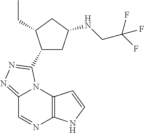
C12=NN=C(C3CC(NCC(F)(F)F)CC3CC)N1C1=C(N=C2)NC=C1
